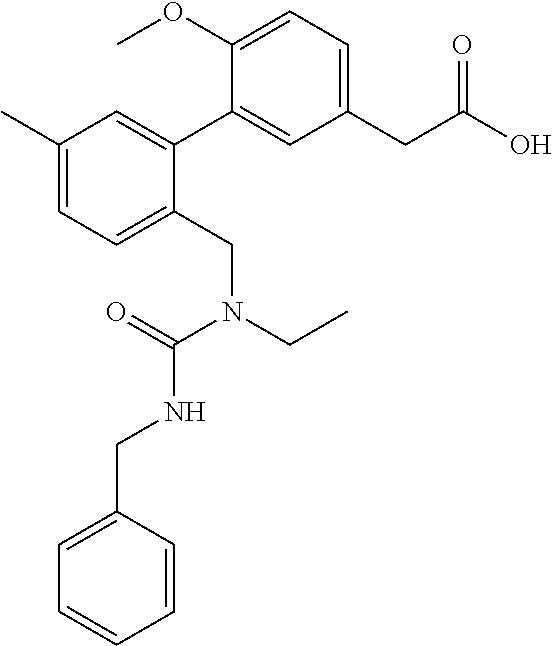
C1(CC(O)=O)=CC=C(OC)C(C2=CC(C)=CC=C2CN(CC)C(=O)NCC2=CC=CC=C2)=C1
